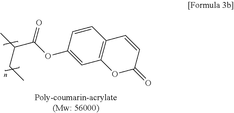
C1=CC2=C(C=C1OC(C(C)CC)=O)OC(=O)C=C2
